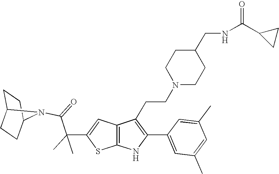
C1C2CCC(C1)N2C(=O)C(C1=CC2=C(S1)NC(C1=CC(C)=CC(C)=C1)=C2CCN1CCC(CNC(C2CC2)=O)CC1)(C)C
